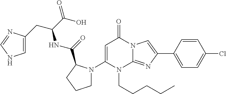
C1=C(N2CCCC2C(NC(CC2=CNC=N2)C(O)=O)=O)N(CCCCC)C2=NC(C3=CC=C(Cl)C=C3)=CN2C1=O
